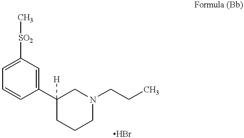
C1(C2([H])CCCN(CCC)C2)=CC([SO2]C)=CC=C1
